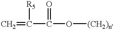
C=C(C(O[(CH2)n])=O)[R5]
